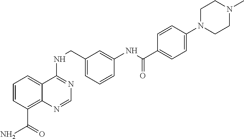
C1=CC(C(N)=O)=C2C(=C1)C(NCC1=CC=CC(NC(C3=CC=C(N4CCN(C)CC4)C=C3)=O)=C1)=NC=N2
